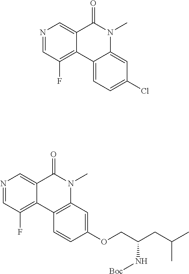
N1=CC(F)=C2C(=C1)C(=O)N(C)C1=CC(Cl)=CC=C21.N1=CC(F)=C2C(=C1)C(=O)N(C)C1=C2C=CC(OCC(CC(C)C)N[Boc])=C1
